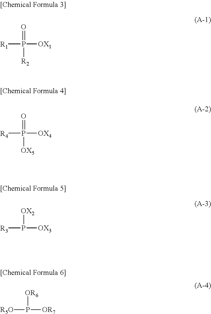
O=P([R2])([OX1])[R1].O=P([OX5])([OX4])[R4].[OX2]P([OX3])[R3].[OR6]P([OR7])[R5O]
